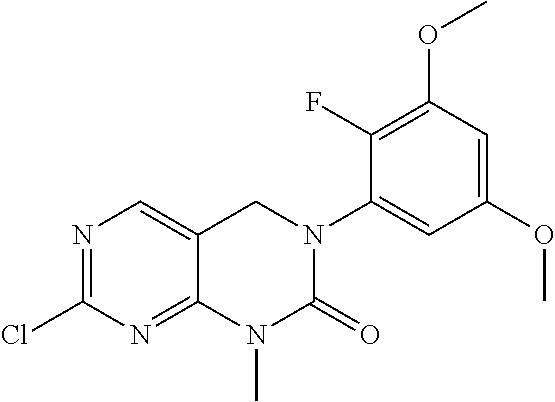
C12=NC(Cl)=NC=C1CN(C1=CC(OC)=CC(OC)=C1F)C(=O)N2C
